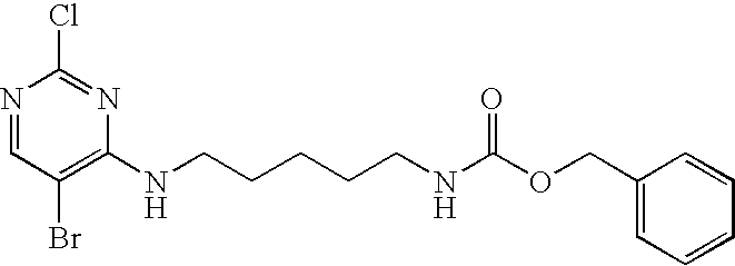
N1=CC(Br)=C(NCCCCCNC(OCC2=CC=CC=C2)=O)N=C1Cl
